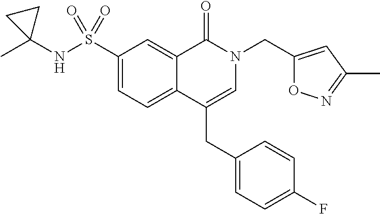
C1(S(NC2(C)CC2)(=O)=O)=CC=C2C(=C1)C(=O)N(CC1=CC(C)=NO1)C=C2CC1=CC=C(F)C=C1
